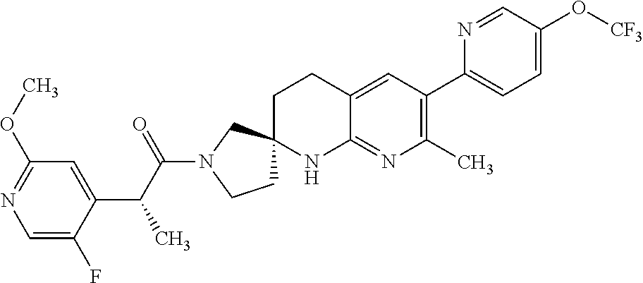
C1=C(F)C(C(C(N2CCC3(C2)CCC2=CC(C4=CC=C(O[CF3])C=N4)=C(C)N=C2N3)=O)C)=CC(OC)=N1
